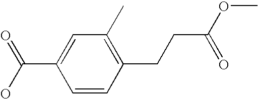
C1=CC(CCC(OC)=O)=C(C)C=C1C(O)=O
